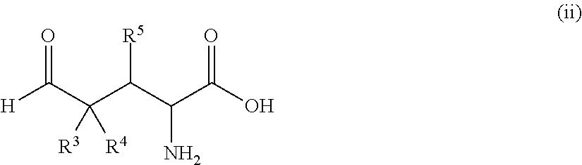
[H]C(C(C(C(C(O)=O)N)[R5])([R3])[R4])=O
